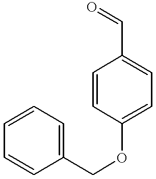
C1=CC(OCC2=CC=CC=C2)=CC=C1C=O
